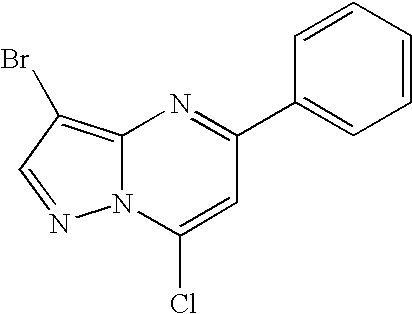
C12=C(Br)C=NN1C(Cl)=CC(C1=CC=CC=C1)=N2
